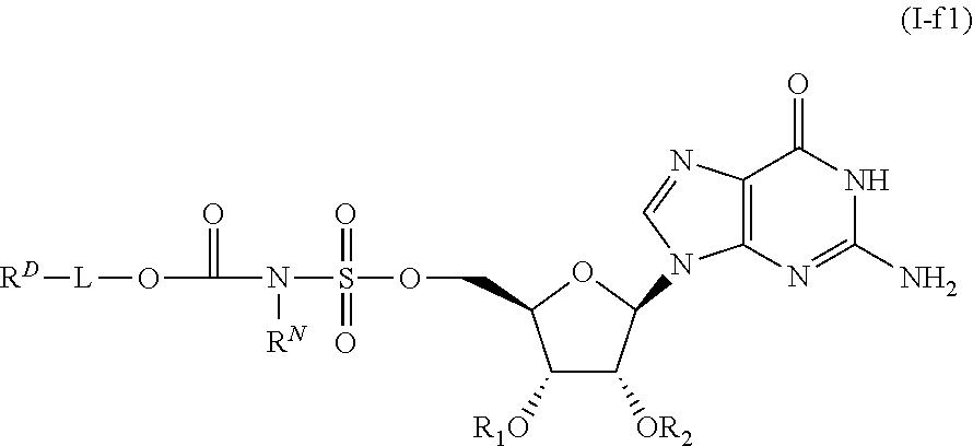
N(S(OCC1C([R1O])C([OR2])C(N2C3=C(N=C2)C(=O)NC(N)=N3)O1)(=O)=O)(C(O[L][RD])=O)[RN]
